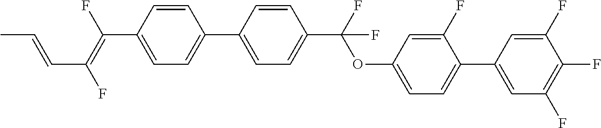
C1=CC(C(=C(F)C=CC)F)=CC=C1C1=CC=C(C(OC2=CC=C(C3=CC(F)=C(F)C(F)=C3)C(F)=C2)(F)F)C=C1
